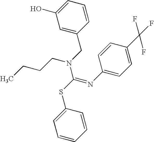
C1=CC(SC(=NC2=CC=C(C(F)(F)F)C=C2)N(CC2=CC(O)=CC=C2)CCCC)=CC=C1
